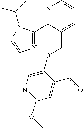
N1=C(C2=NC=NN2C(C)C)C(COC2=CN=C(OC)C=C2C=O)=CC=C1
